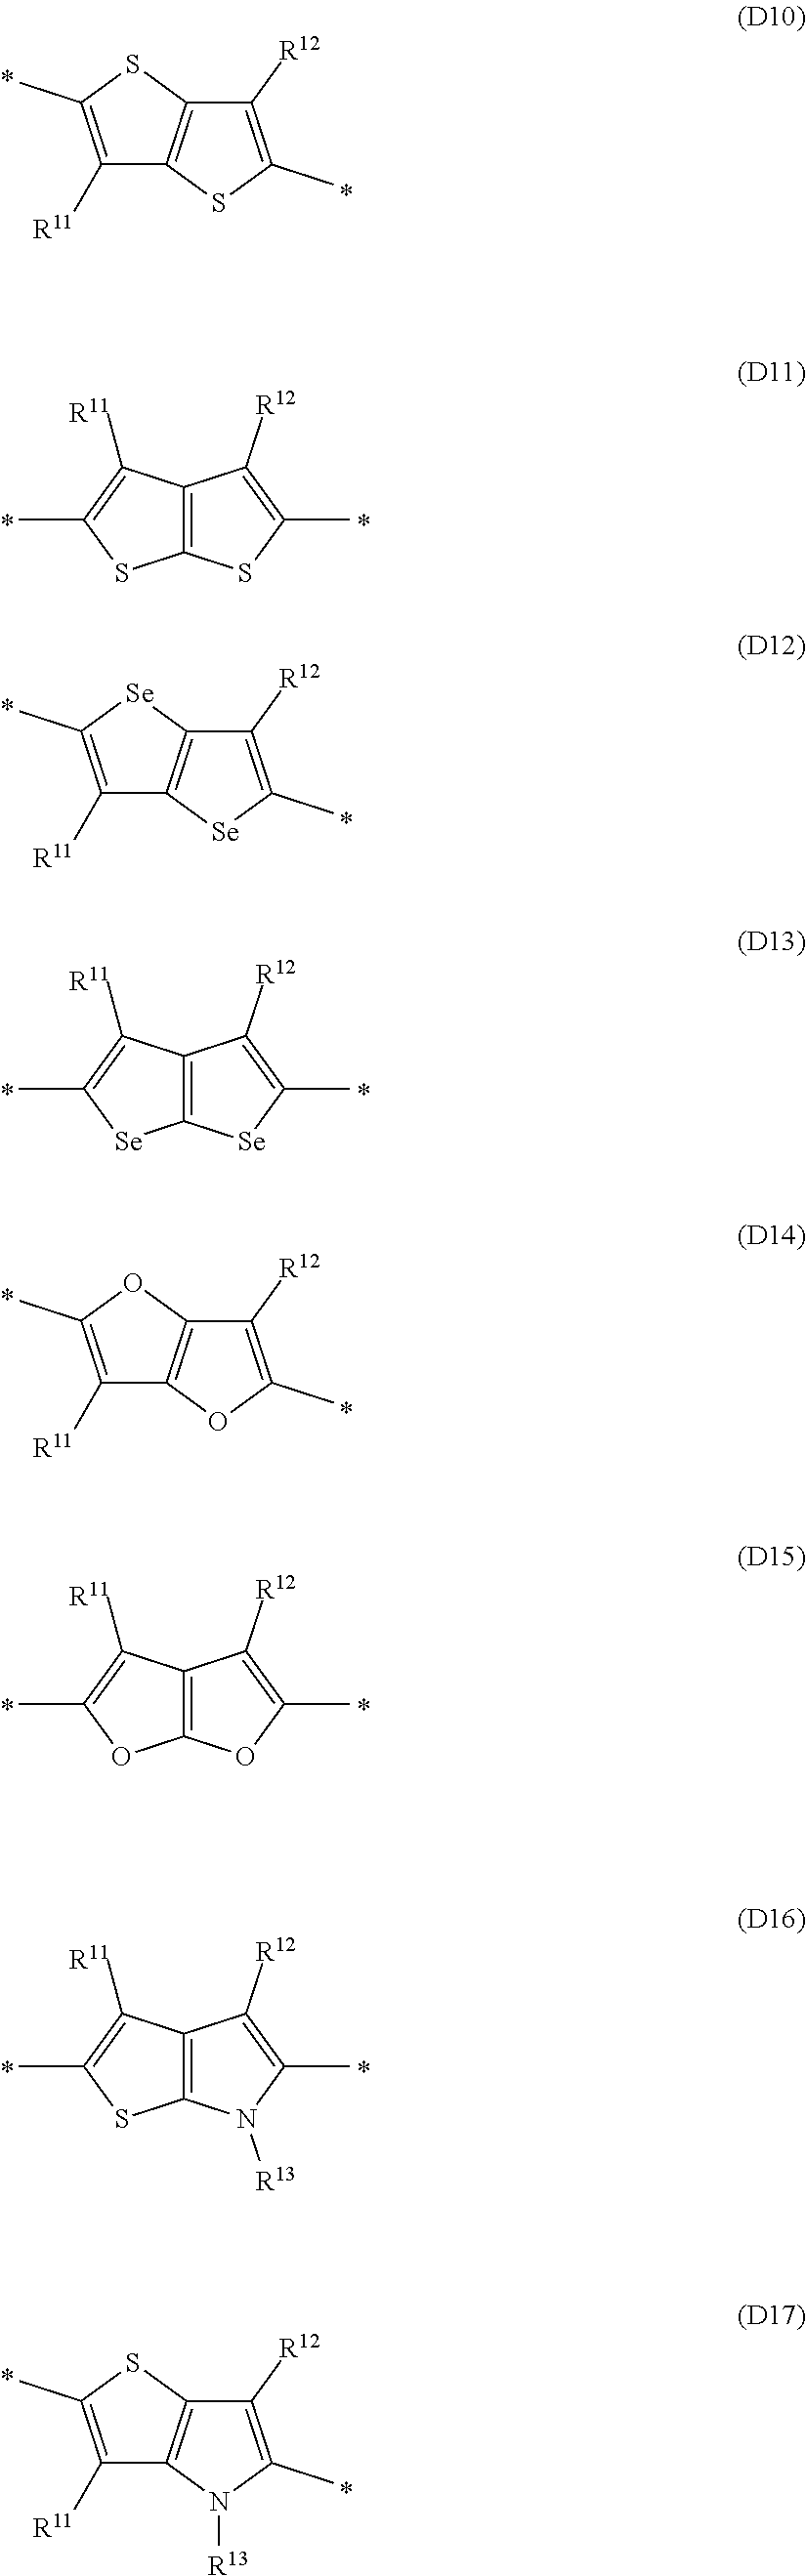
C1([R12])=C(C)SC2=C1SC(C)=C2[R11].C12=C(C([R11])=C(C)S1)C([R12])=C(C)S2.C1([R12])=C(C)[Se]C2=C1[Se]C(C)=C2[R11].C12=C(C([R11])=C(C)[Se]1)C([R12])=C(C)[Se]2.C1([R12])=C(C)OC2=C1OC(C)=C2[R11].C12=C(C([R11])=C(C)O1)C([R12])=C(C)O2.C12=C(C([R11])=C(C)S1)C([R12])=C(C)N2[R13].C1([R12])=C(C)N([R13])C2=C1SC(C)=C2[R11]
